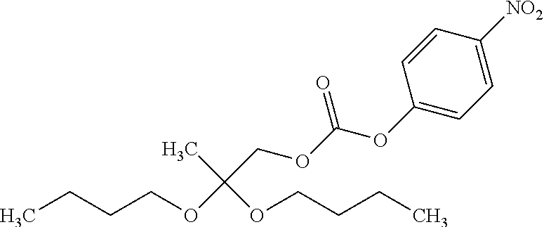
CCCCOC(COC(OC1=CC=C([NO2])C=C1)=O)(C)OCCCC
